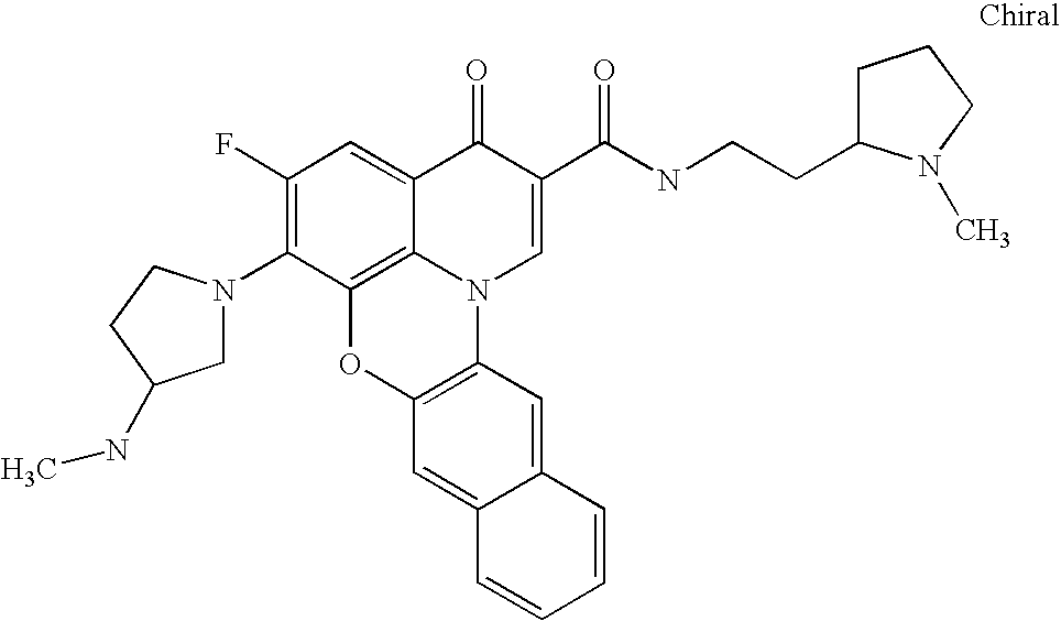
C1(F)=C(N2CC(NC)CC2)C2=C3C(=C1)C(=O)C(C(NCCC1CCCN1C)=O)=CN3C1=C(O2)C=C2C(=C1)C=CC=C2
